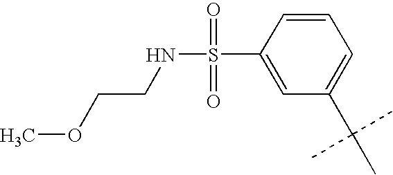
C1=CC(S(NCCOC)(=O)=O)=CC(C(C)(C)C)=C1
